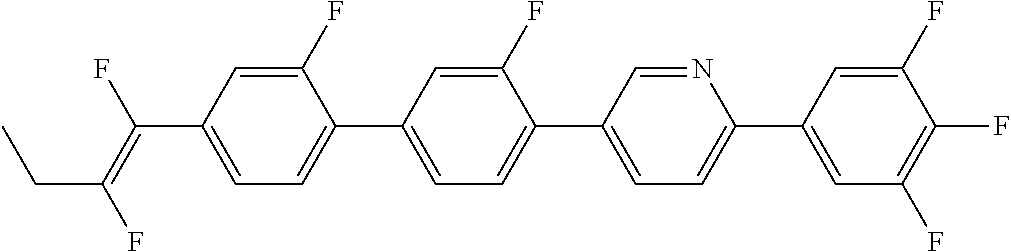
C(C1=CC=C(C2=CC=C(C3=CC=C(C4=CC(F)=C(F)C(F)=C4)N=C3)C(F)=C2)C(F)=C1)(=C(F)CC)F
